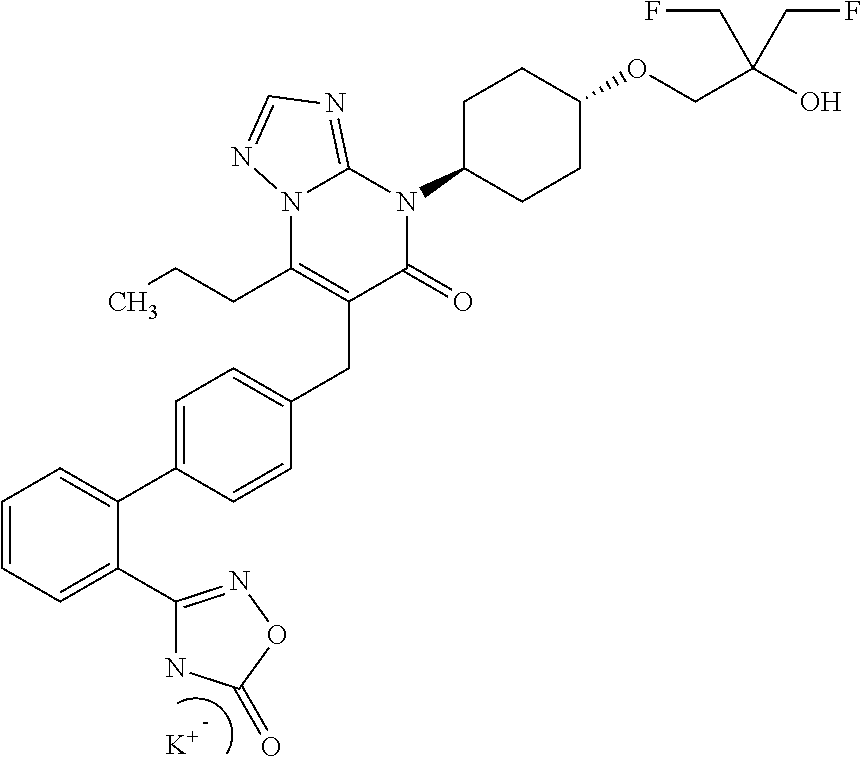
C1=C(C2=CC=CC=C2C2=NOC(=O)N2)C=CC(CC2=C(CCC)N3C(=NC=N3)N(C3CCC(OCC(O)(CF)CF)CC3)C2=O)=C1.[K]
